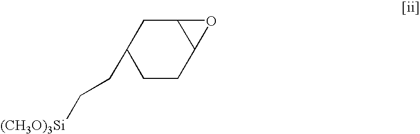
C1(CC[(CH3O)3Si])CCC2C(C1)O2
